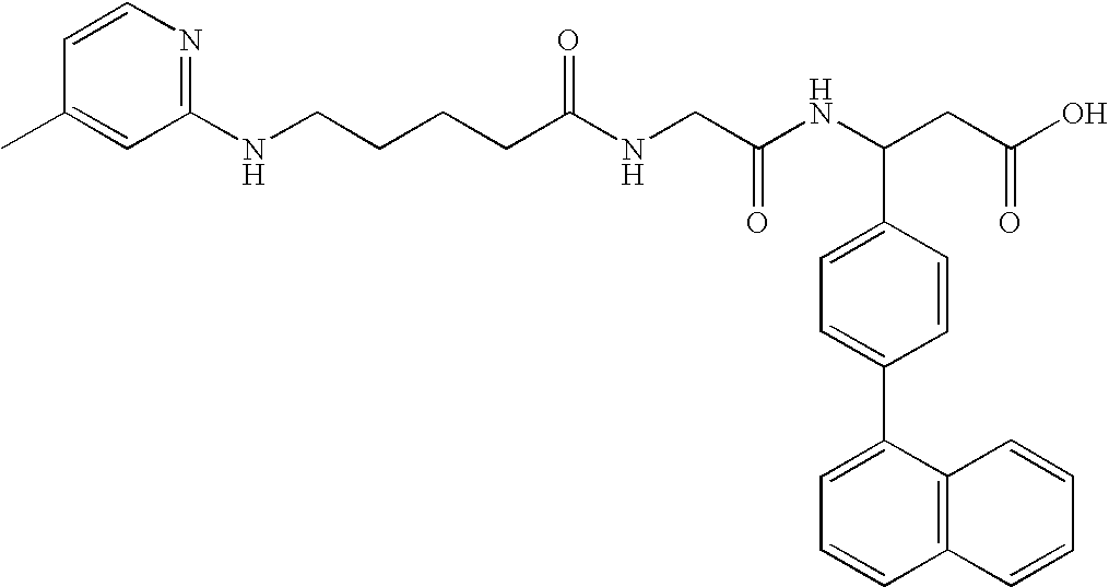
CC1=CC(NCCCCC(NCC(NC(CC(O)=O)C2=CC=C(C3=CC=CC4=C3C=CC=C4)C=C2)=O)=O)=NC=C1
